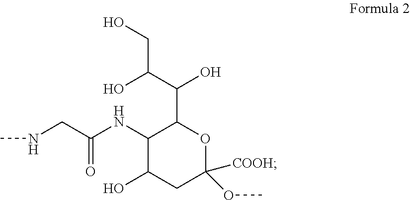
OC(C(C1C(NC(CNC)=O)C(O)CC(OC)([COOH])O1)O)CO
